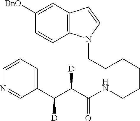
C(CCCCCNC(C(C(C1=CC=CN=C1)[D])[D])=O)N1C2=C(C=C1)C=C([BnO])C=C2
